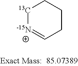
[13C]1[N-14]=CCCC1
